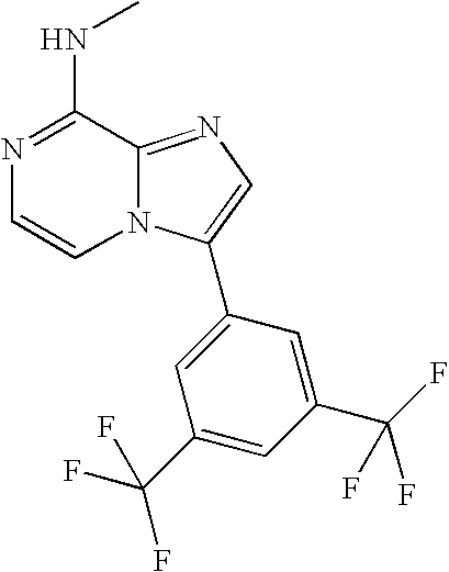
N1=C(NC)C2=NC=C(C3=CC(C(F)(F)F)=CC(C(F)(F)F)=C3)N2C=C1
